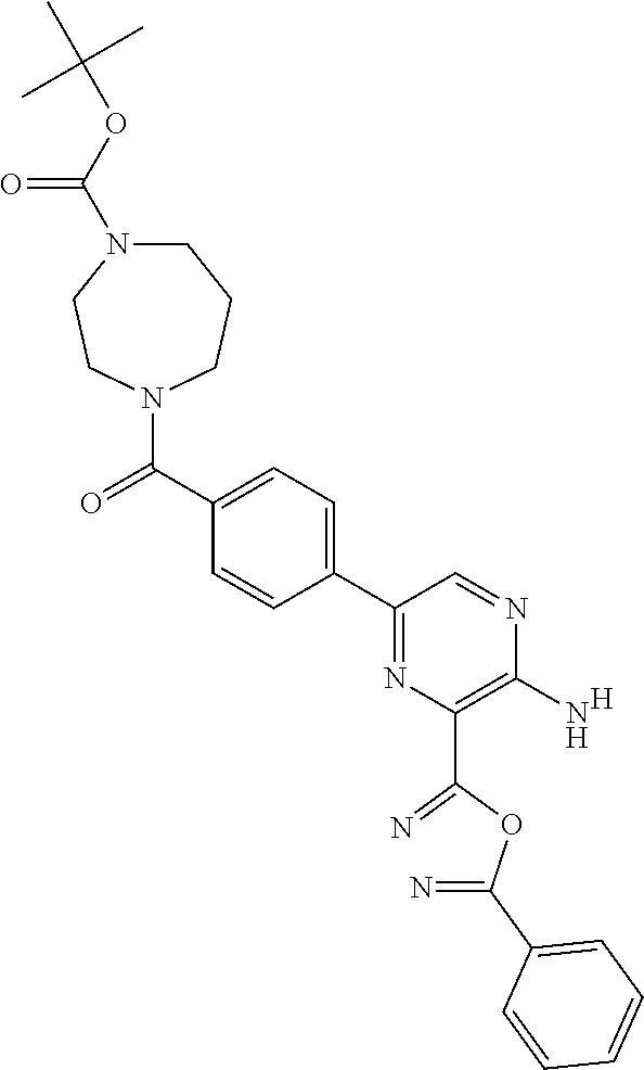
C1(C2=CC=C(C(=O)N3CCCN(C(OC(C)(C)C)=O)CC3)C=C2)=NC(C(OC(=N)C2=CC=CC=C2)=N)=C(N)N=C1.[H]
